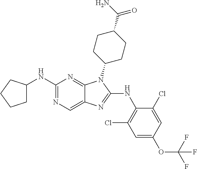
C1(NC2CCCC2)=NC=C2C(=N1)N(C1CCC(C(N)=O)CC1)C(NC1=C(Cl)C=C(OC(F)(F)F)C=C1Cl)=N2
